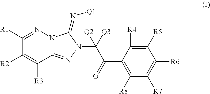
N12C(=NN(C([Q3])(C(C3=C([R8])C([R7])=C([R6])C([R5])=C3[R4])=O)[Q2])C1=N[Q1])C([R3])=C([R2])C([R1])=N2
